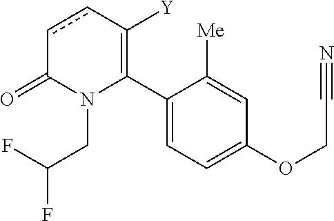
C1(C2=C([Y])ccC(=O)N2CC(F)F)=CC=C(OCC#N)C=C1[Me]
